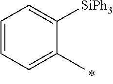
C1=CC=C(C)C([SiPh3])=C1
